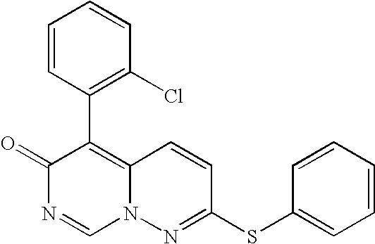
O=C1N=CN2C(=C1C1=C(Cl)C=CC=C1)C=CC(SC1=CC=CC=C1)=N2
